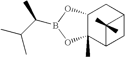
C12(C)C(OB(C(C(C)C)C)O1)CC1C(C)(C)C2C1
